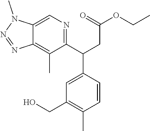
C(C1=C(C)C=CC(C(C2=NC=C3C(=C2C)N=NN3C)CC(OCC)=O)=C1)O
